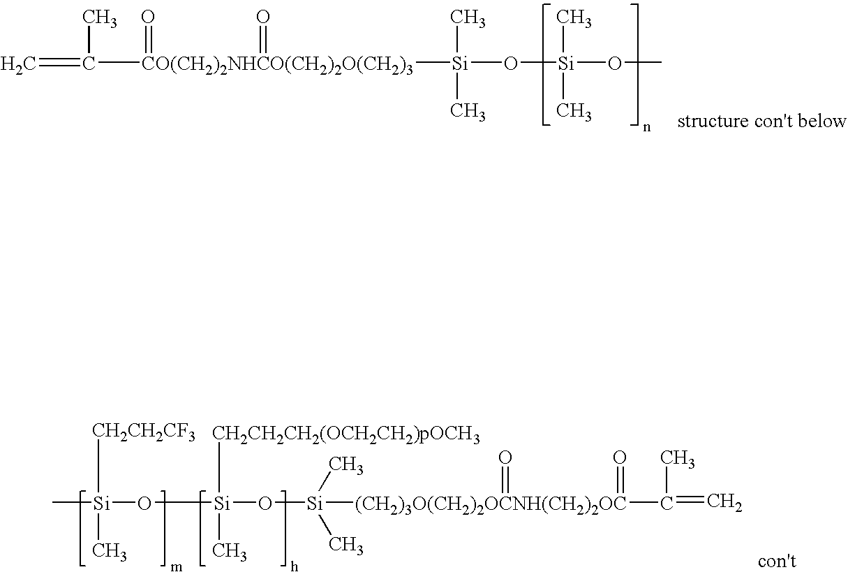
C=C([CO(CH2)2NHCO(CH2)2O(CH2)3]([Si](O[Si](OC)(C)C)(C)C)(=O)=O)C.C[Si](O[Si](O[Si]([(CH2)3O(CH2)2OCNH(CH2)2OC](C(=C)C)(=O)=O)(C)C)([CH2CH2CH2(OCH2CH2)pOCH3])C)([CH2CH2CF3])C
